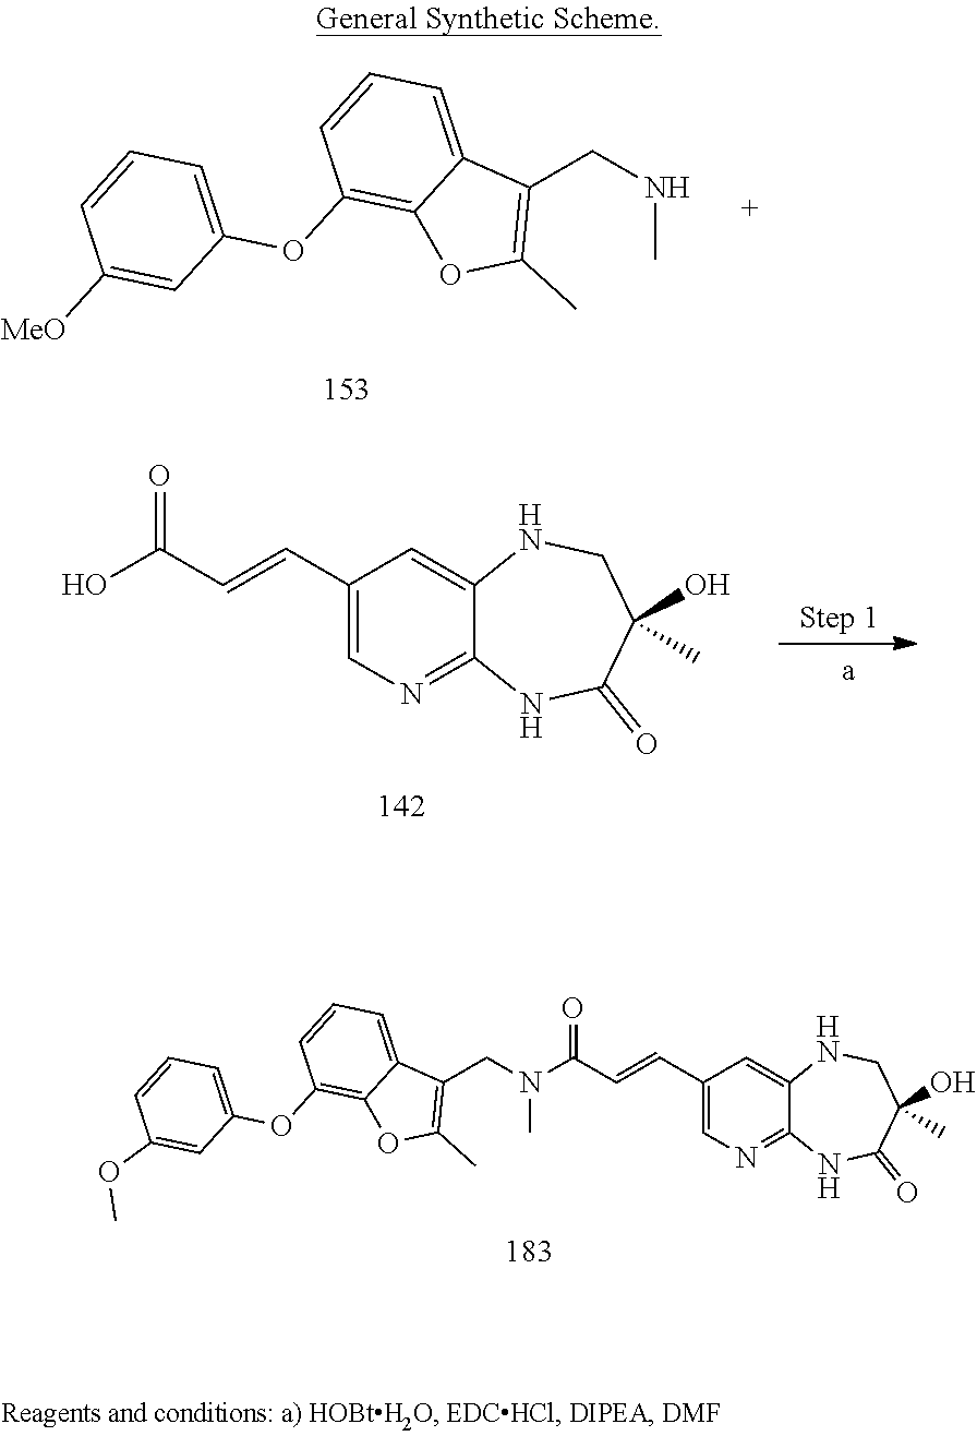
C1=CC=C2C(=C1OC1=CC=CC(OC)=C1)OC(C)=C2CN(C)C(=O)C=CC1=CN=C2C(=C1)NCC(O)(C)C(=O)N2.C1=CC=C2C(=C1OC1=CC=CC([MeO])=C1)OC(C)=C2CNC.C1(C=CC(O)=O)=CN=C2C(=C1)NCC(O)(C)C(=O)N2
